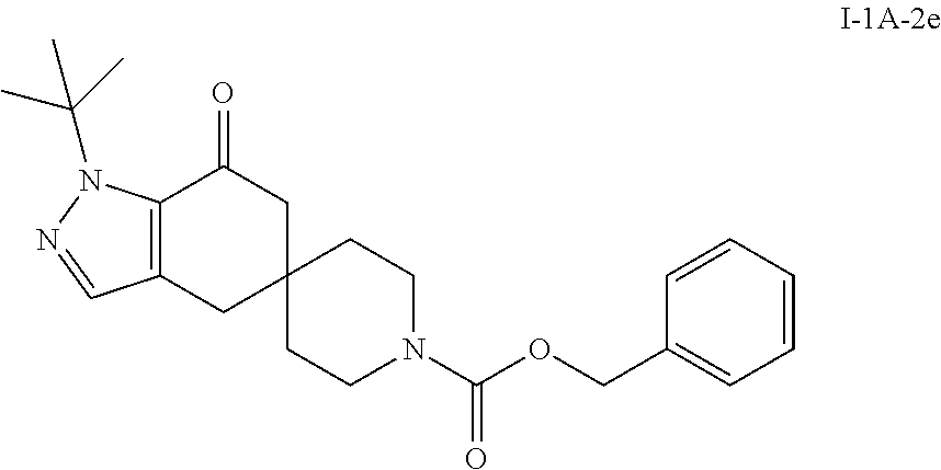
C12(CCN(C(OCC3=CC=CC=C3)=O)CC1)CC(=O)C1=C(C2)C=NN1C(C)(C)C
